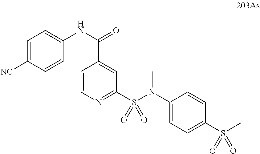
C1=C([NC])C=CC(NC(=O)C2=CC(S(N(C3=CC=C(S(C)(=O)=O)C=C3)C)(=O)=O)=NC=C2)=C1
